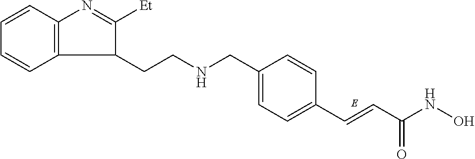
C(C1=CC=C(C=CC(NO)=O)C=C1)NCCC1C([Et])=NC2=C1C=CC=C2
